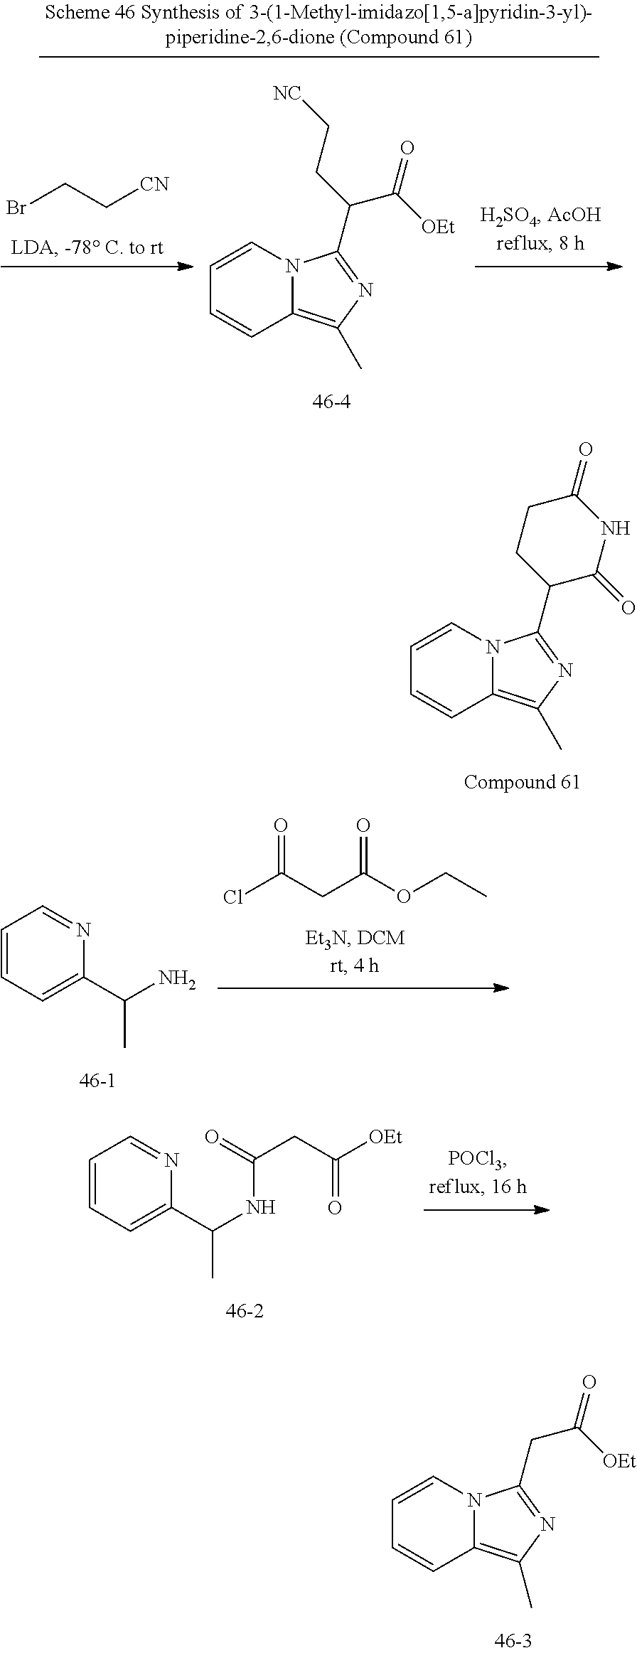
C12=C(C)N=C(C3CCC(=O)NC3=O)N1C=CC=C2.BrCC[CN].C12=C(C)N=C(C(CC[NC])C([OEt])=O)N1C=CC=C2.C1=CC=C(C(N)C)N=C1.ClC(CC(OCC)=O)=O.C1=CC=C(C(NC(CC([OEt])=O)=O)C)N=C1.C1=CN2C(=C(C)N=C2CC([OEt])=O)C=C1
